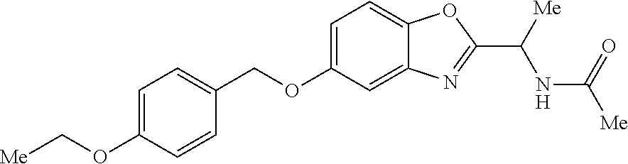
C(OC1=CC=C(COC2=CC=C3C(=C2)N=C(C([Me])NC(=O)[Me])O3)C=C1)[Me]
